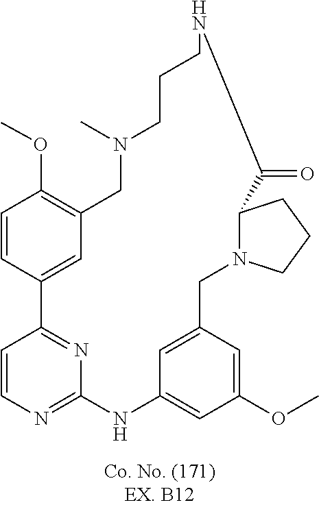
C1=CC2=NC(=N1)NC1=CC(OC)=CC(=C1)CN1C(CCC1)C(=O)NCCCN(C)CC1=C(OC)C=CC2=C1
